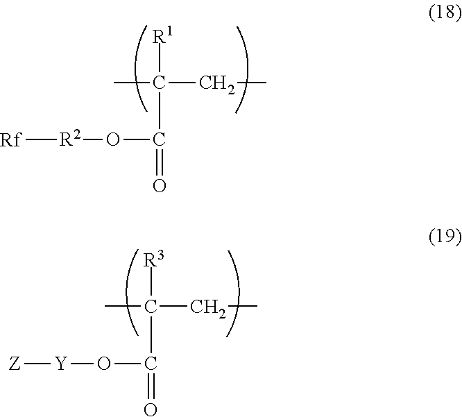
[Rf][R2]OC(=O)C([R1])(CC)C.[Z][Y]OC(=O)C([R3])(CC)C
